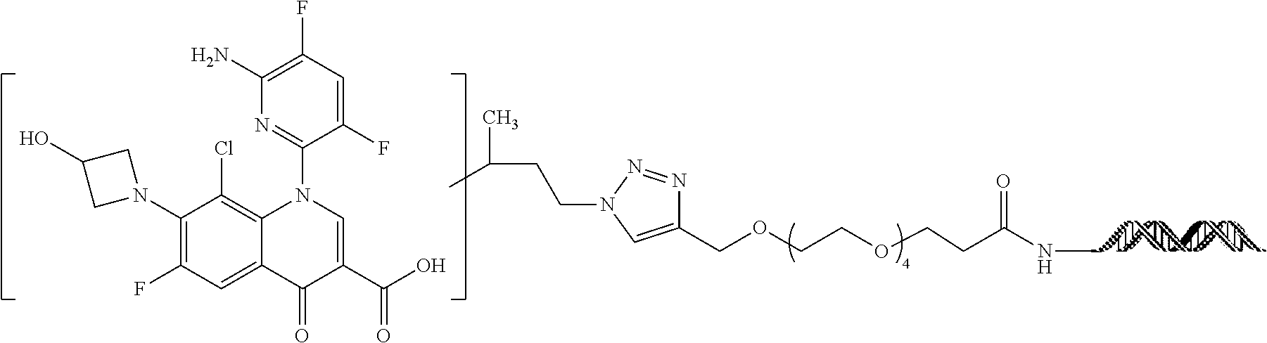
C1(COCCOCCC(NC)=O)=CN(CCC(C)C)N=N1.C1(N2CC(O)C2)=C(F)C=C2C(=C1Cl)N(C1=NC(N)=C(F)C=C1F)C=C(C(O)=O)C2=O
